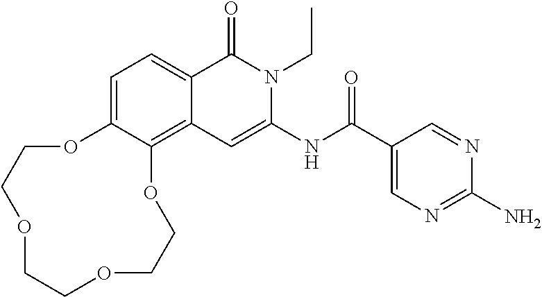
C1=C2C(=C3C(=C1)C(=O)N(CC)C(NC(=O)C1=CN=C(N)N=C1)=C3)OCCOCCOCCO2
